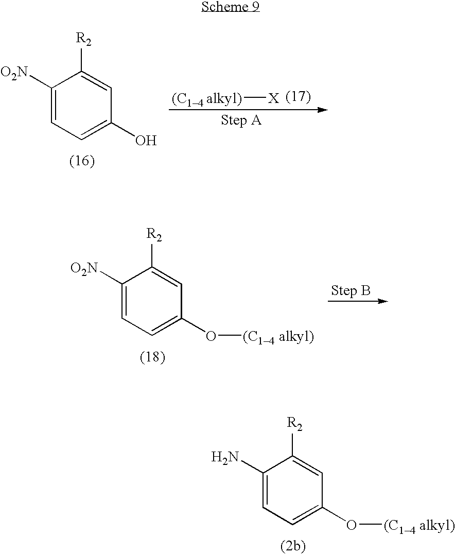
[(C14 alkyl)][X].C1([O2N])=CC=C(O)C=C1[R2].C1([O2N])=CC=C(O[(C14 alkyl)])C=C1[R2].C1(N)=CC=C(O[(C14 alkyl)])C=C1[R2]
